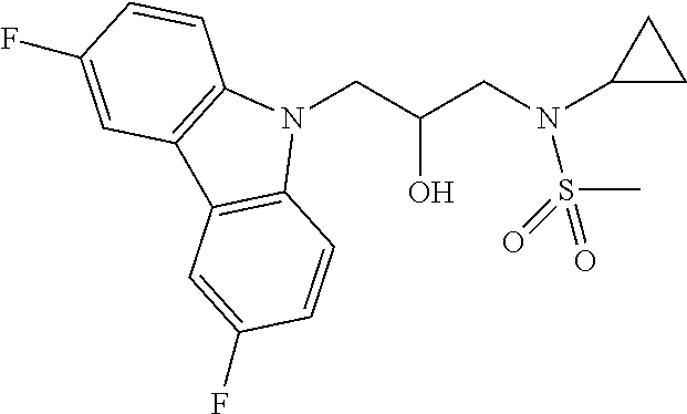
N1(CC(CN(C2CC2)S(=O)(C)=O)O)C2=C(C3=C1C=CC(F)=C3)C=C(F)C=C2
